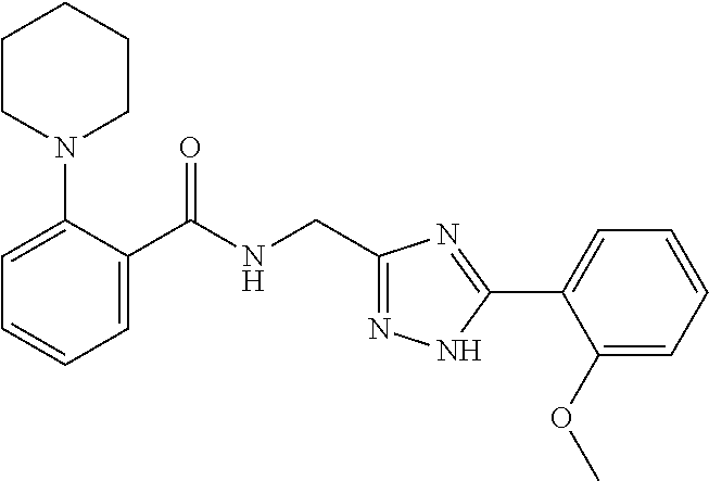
C1=C(N2CCCCC2)C(C(NCC2=NNC(C3=CC=CC=C3OC)=N2)=O)=CC=C1
